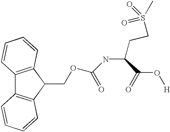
C12=C(C(COC(=O)NC(C(=O)O[H])CCS(=O)(C)=O)C3=C1C=CC=C3)C=CC=C2
